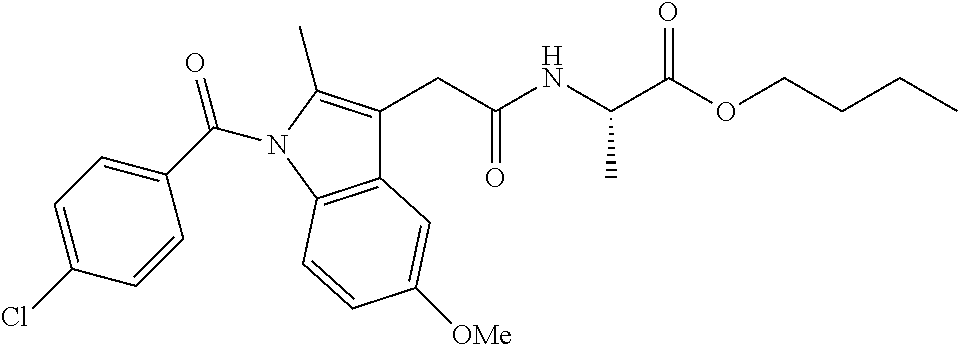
C(C(NC(C(OCCCC)=O)C)=O)C1=C(C)N(C(C2=CC=C(Cl)C=C2)=O)C2=C1C=C([OMe])C=C2
